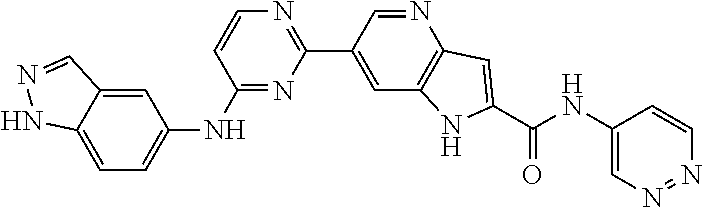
C1=C2C(=CC=C1NC1=NC(C3=CC4=C(N=C3)C=C(C(NC3=CN=NC=C3)=O)N4)=NC=C1)NN=C2
